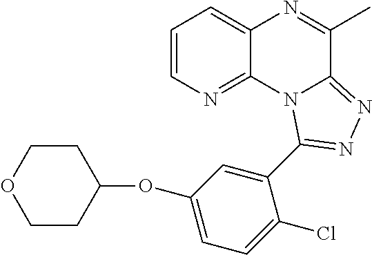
C1=CN=C2C(=C1)N=C(C)C1=NN=C(C3=CC(OC4CCOCC4)=CC=C3Cl)N21
